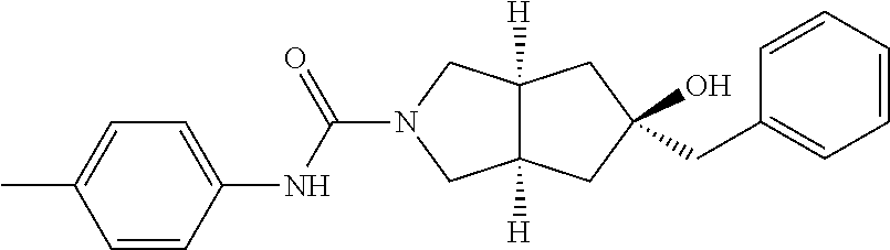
C(N1CC2([H])C([H])(C1)CC(O)(CC1=CC=CC=C1)C2)(NC1=CC=C(C)C=C1)=O
